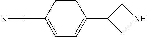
C1=C(C#N)C=CC(C2CNC2)=C1
